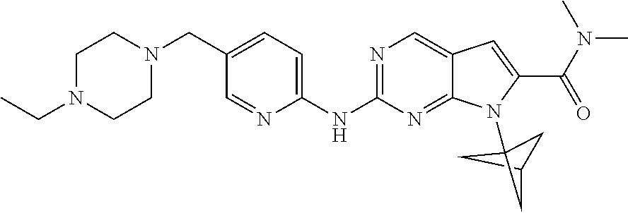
C1C2CC1(N1C3=NC(NC4=CC=C(CN5CCN(CC)CC5)C=N4)=NC=C3C=C1C(N(C)C)=O)C2
